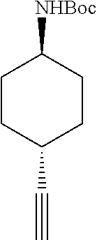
C1CC(C#C)CCC1[NHBoc]
